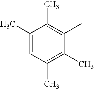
C1(C)=CC(C)=C(C)C(C)=C1C
